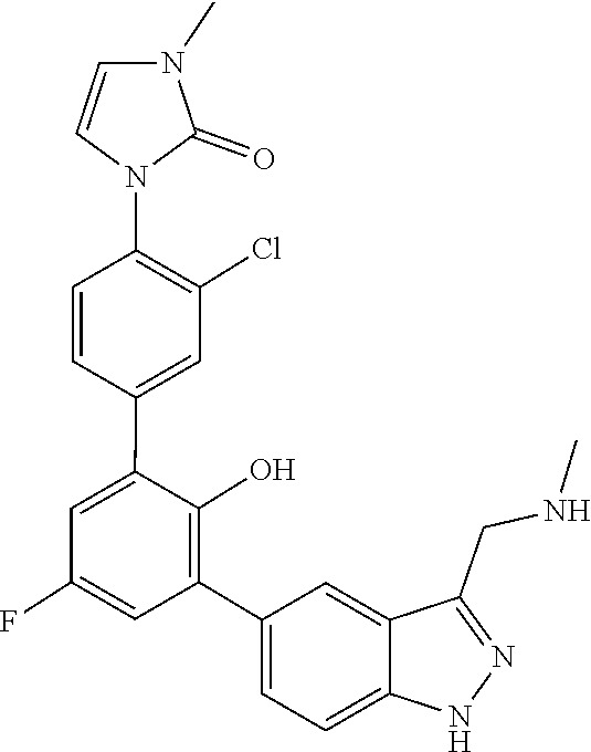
CN1C=CN(C2=C(Cl)C=C(C3=CC(F)=CC(C4=CC=C5NN=C(CNC)C5=C4)=C3O)C=C2)C1=O
